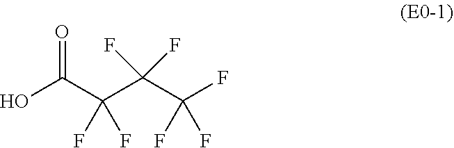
C(O)(C(C(F)(F)C(F)(F)F)(F)F)=O
